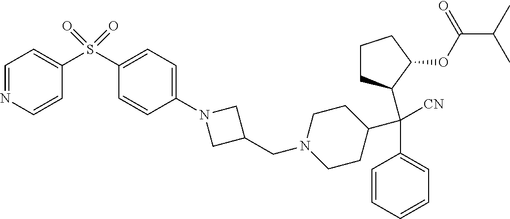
C(C1=CC=CC=C1)(C1CCN(CC2CN(C3=CC=C(S(=O)(C4=CC=NC=C4)=O)C=C3)C2)CC1)(C1CCCC1OC(C(C)C)=O)[CN]
